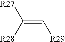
C(=C[R29])([R28])[R27]
